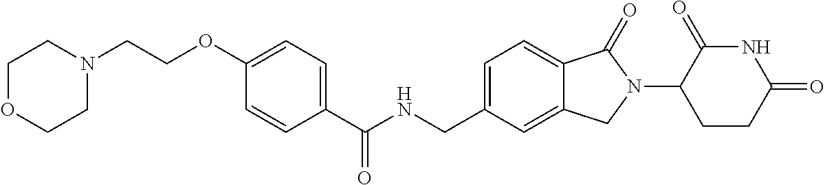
C1=CC(C(NCC2=CC=C3C(=C2)CN(C2CCC(=O)NC2=O)C3=O)=O)=CC=C1OCCN1CCOCC1
